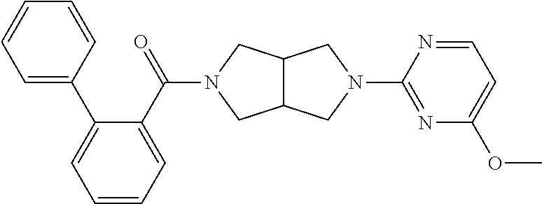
C12C(CN(C3=NC(OC)=CC=N3)C1)CN(C(C1=CC=CC=C1C1=CC=CC=C1)=O)C2
